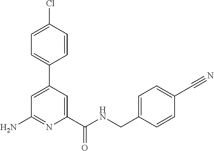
C1=CC(Cl)=CC=C1C1=CC(N)=NC(C(NCC2=CC=C(C#N)C=C2)=O)=C1
